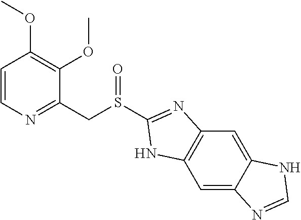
C1=CN=C(CS(C2=NC3=C(C=C4C(=C3)NC=N4)N2)=O)C(OC)=C1OC
